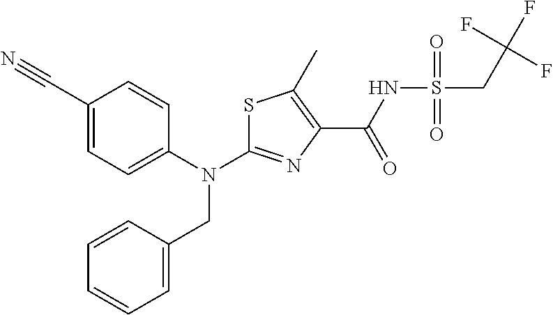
S1C(N(C2=CC=C(C#N)C=C2)CC2=CC=CC=C2)=NC(C(NS(CC(F)(F)F)(=O)=O)=O)=C1C
